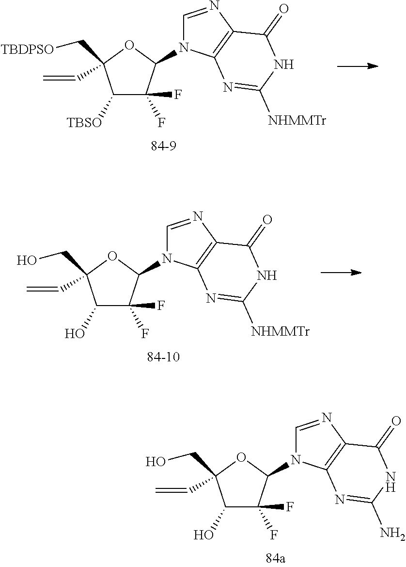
C1(O)C(F)(F)C(N2C=NC3=C2N=C(N)NC3=O)OC1(CO)C=C.C1([TBSO])C(F)(F)C(N2C=NC3=C2N=C([NHMMTr])NC3=O)OC1(C[TBDPSO])C=C.C1(O)C(F)(F)C(N2C=NC3=C2N=C([NHMMTr])NC3=O)OC1(CO)C=C
